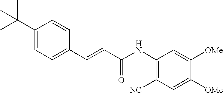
C(=CC(=O)NC1=C([NC])C=C([OMe])C([OMe])=C1)C1=CC=C(C(C)(C)C)C=C1
